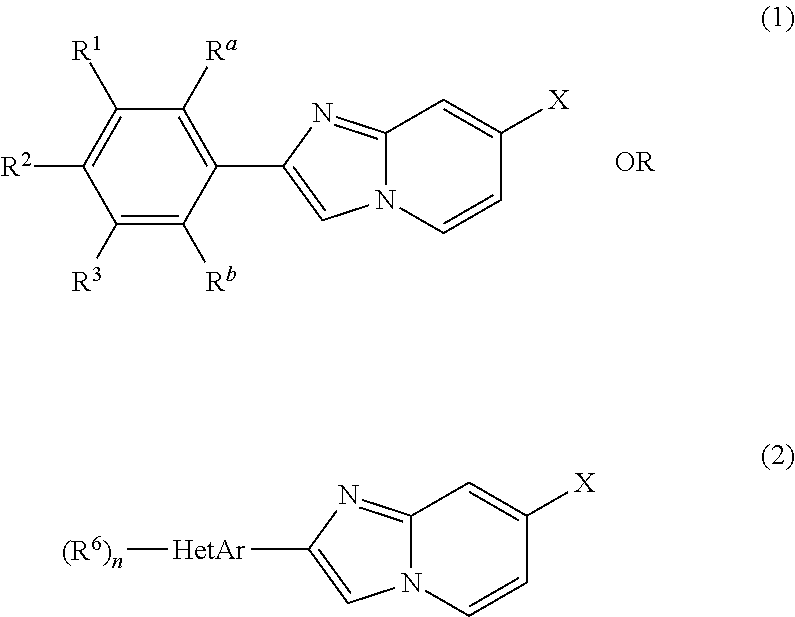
N12C(=NC(C3=C([Ra])C([R1])=C([R2])C([R3])=C3[Rb])=C1)C=C([X])C=C2.N12C(=NC([HetAr][(R6)n])=C1)C=C([X])C=C2
